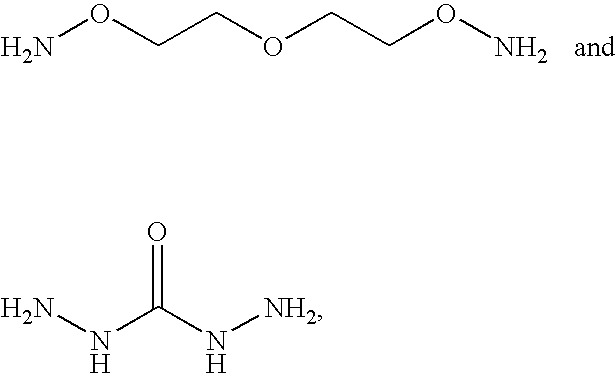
NOCCOCCON.NNC(N[NH2])=O
